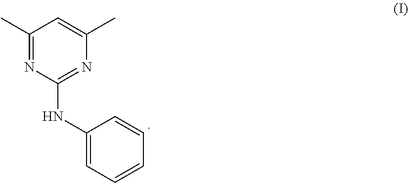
C1(C)=NC(NC2=CC=CC=C2)=NC(C)=C1
